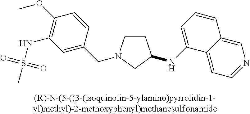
C1CN(CC2=CC(NS(C)(=O)=O)=C(OC)C=C2)CC1NC1=CC=CC2=CN=CC=C12
